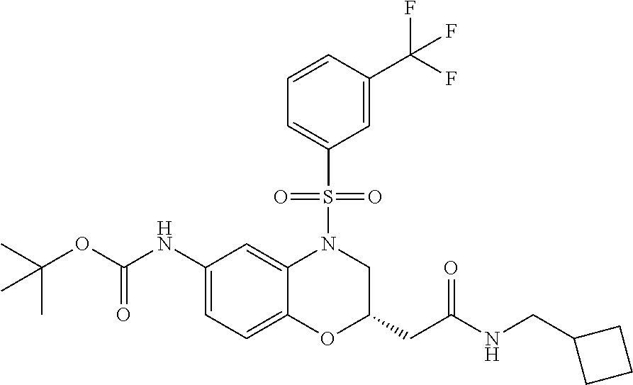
C1(NC(OC(C)(C)C)=O)=CC=C2C(=C1)N(S(C1=CC=CC(C(F)(F)F)=C1)(=O)=O)CC(CC(=O)NCC1CCC1)O2
